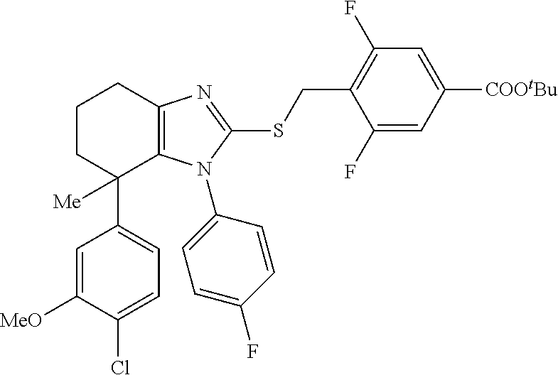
C1=C([MeO])C(Cl)=CC=C1C1([Me])C2=C(CCC1)N=C(SCC1=C(F)C=C([COOtBu])C=C1F)N2C1=CC=C(F)C=C1
